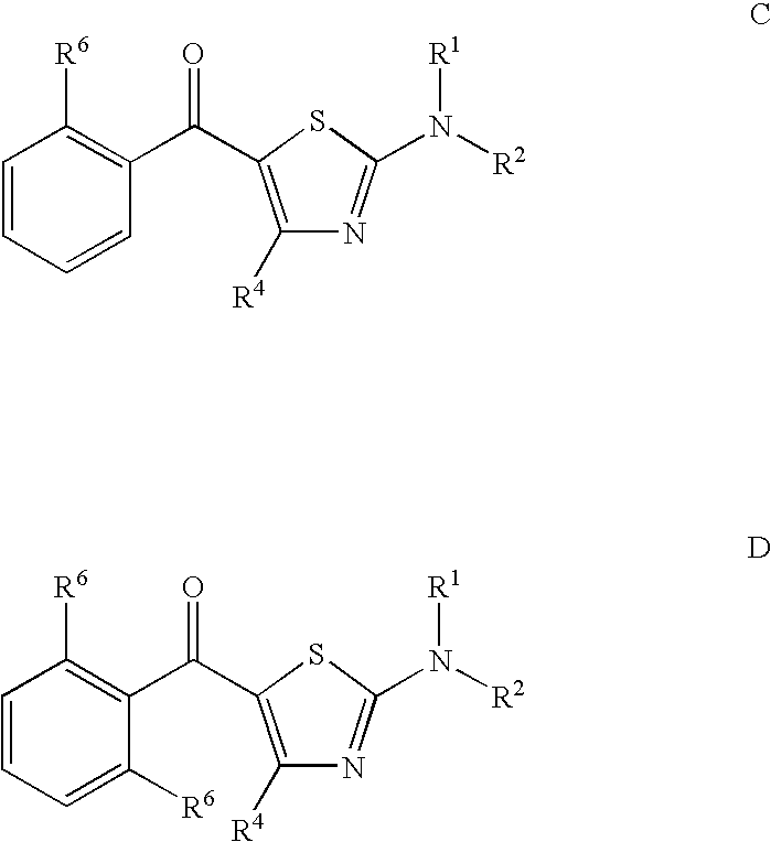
C1([R4])=C(C(C2=C([R6])C=CC=C2)=O)SC(N([R2])[R1])=N1.C1([R4])=C(C(C2=C([R6])C=CC=C2[R6])=O)SC(N([R2])[R1])=N1
